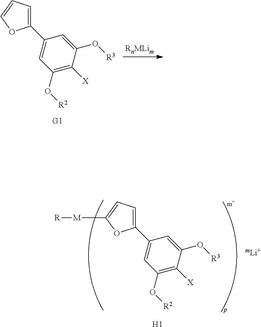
C1=C(C2=CC(O[R2])=C([X])C(O[R3])=C2)OC=C1.C1(C2=CC=C([M][R])O2)=CC(O[R2])=C([X])C(O[R3])=C1.[H1]
